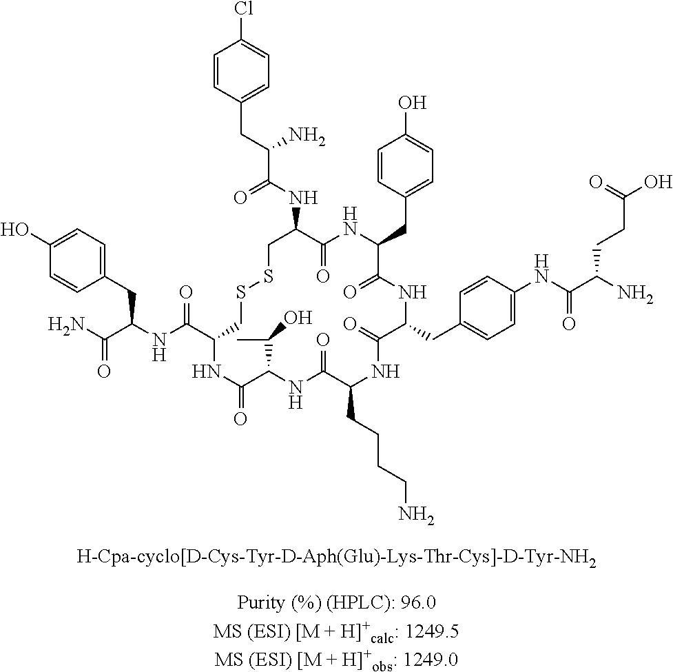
C1=CC(CC(C(NC2C(=O)NC(CC3=CC=C(O)C=C3)C(=O)NC(CC3=CC=C(NC(C(N)CCC(O)=O)=O)C=C3)C(=O)NC(CCCCN)C(=O)NC(C(C)O)C(=O)NC(C(NC(C(N)=O)CC3=CC=C(O)C=C3)=O)CSSC2)=O)N)=CC=C1Cl
